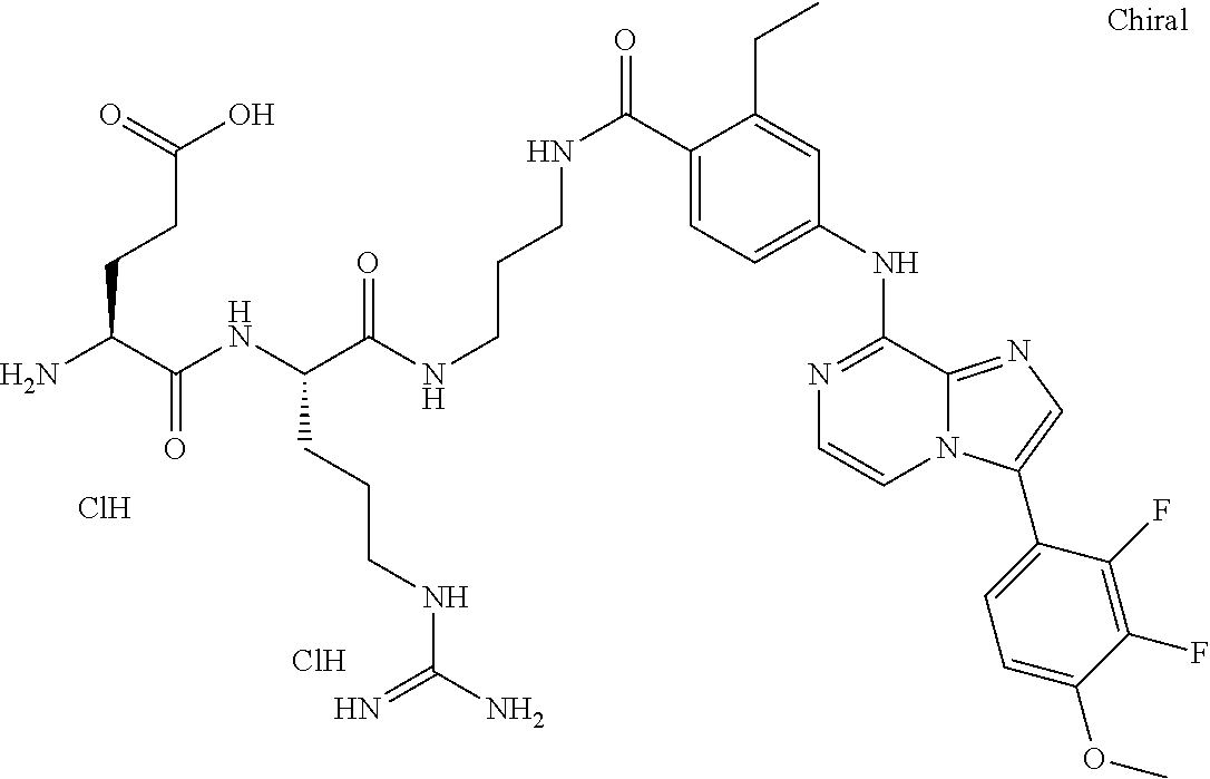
N1=C(NC2=CC=C(C(NCCCNC(C(NC(C(N)CCC(O)=O)=O)CCCNC(N)=N)=O)=O)C(CC)=C2)C2=NC=C(C3=CC=C(OC)C(F)=C3F)N2C=C1.Cl.Cl
